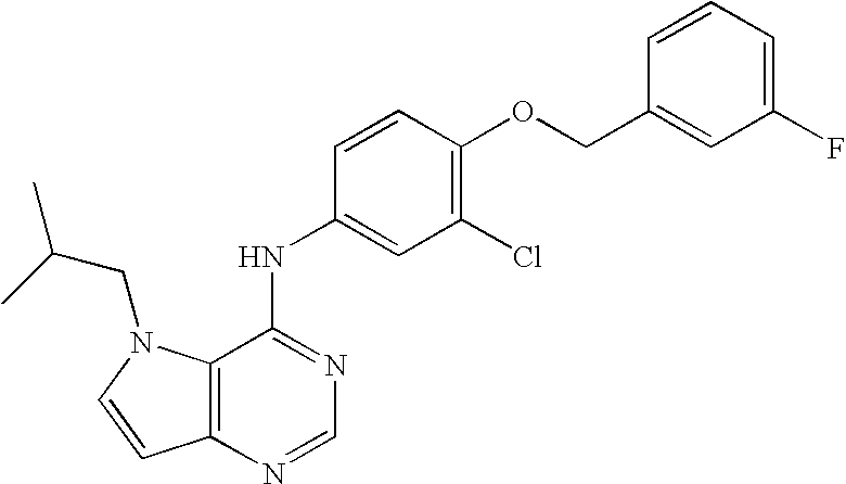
C12=C(N=CN=C1NC1=CC(Cl)=C(OCC3=CC(F)=CC=C3)C=C1)C=CN2CC(C)C
